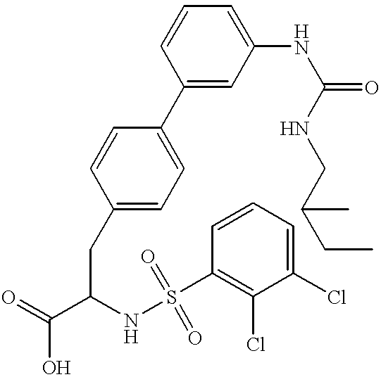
C1(C2=CC=C(CC(C(=O)O)NS(=O)(C3=C(Cl)C(Cl)=CC=C3)=O)C=C2)=CC(NC(=O)NCC(CC)C)=CC=C1
